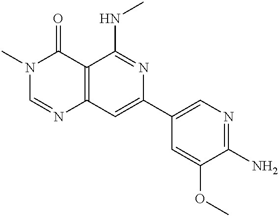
C12=C(C=C(C3=CN=C(N)C(OC)=C3)N=C1NC)N=CN(C)C2=O
